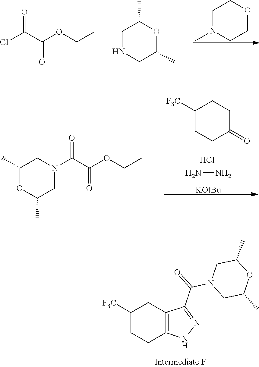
C1N(C)CCOC1.O=C(C(OCC)=O)Cl.C1NCC(C)OC1C.C1([F3C])CCC(=O)CC1.NN.Cl.[KOtBu].C1(C)OC(C)CN(C(C(OCC)=O)=O)C1.C1([F3C])CCC2=C(C1)C(C(=O)N1CC(C)OC(C)C1)=NN2
